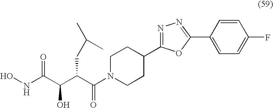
ONC(C(C(C(N1CCC(C2=NN=C(C3=CC=C(F)C=C3)O2)CC1)=O)CC(C)C)O)=O
